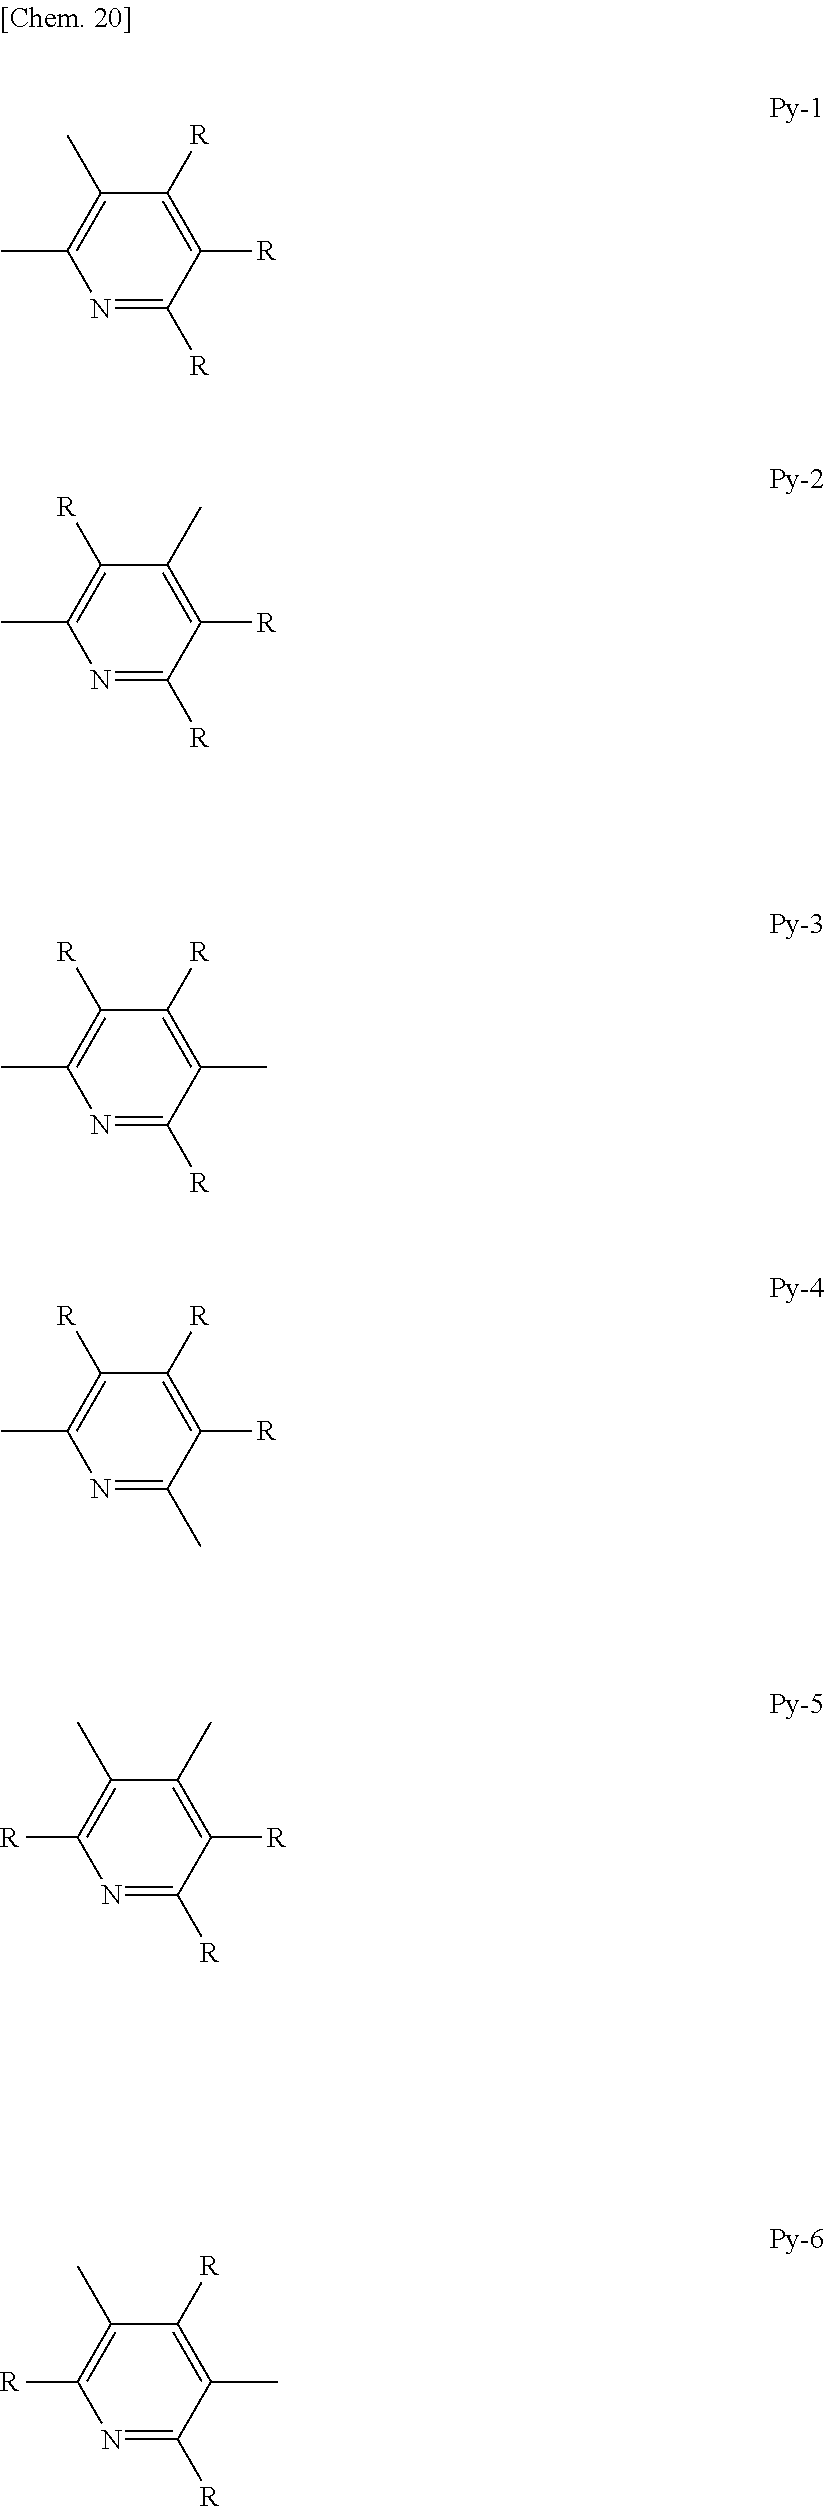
N1=C([R])C([R])=C([R])C(C)=C1C.N1=C([R])C([R])=C(C)C([R])=C1C.N1=C([R])C(C)=C([R])C([R])=C1C.N1=C(C)C([R])=C([R])C([R])=C1C.N1=C([R])C([R])=C(C)C(C)=C1[R].N1=C([R])C(C)=C([R])C(C)=C1[R]
